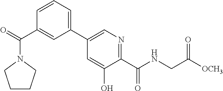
C1=CC=C(C2=CN=C(C(=O)NCC([OCH3])=O)C(O)=C2)C=C1C(N1CCCC1)=O
